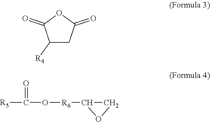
C1C([R4])C(=O)OC1=O.[R5]C(O[R6]C1CO1)=O
